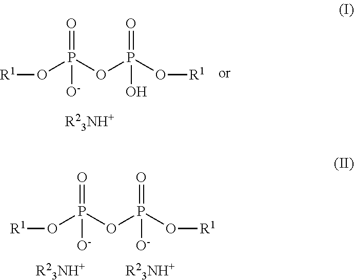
O=P(O[R1])(OP(O[R1])(O)=O)[O-].O=P(O[R1])(OP(O[R1])([O-])=O)[O-]
